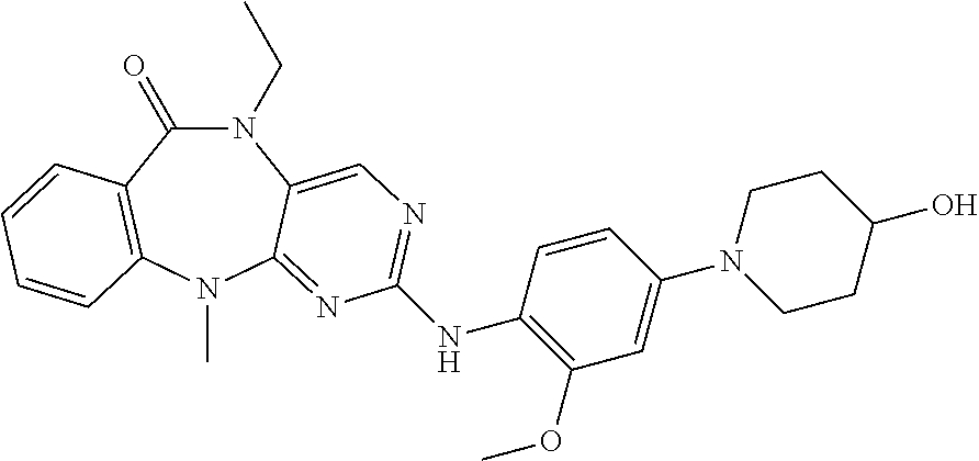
N1(CC)C(=O)C2=C(N(C)C3=NC(NC4=C(OC)C=C(N5CCC(O)CC5)C=C4)=NC=C13)C=CC=C2
